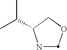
N1C(C(C)C)COC1
